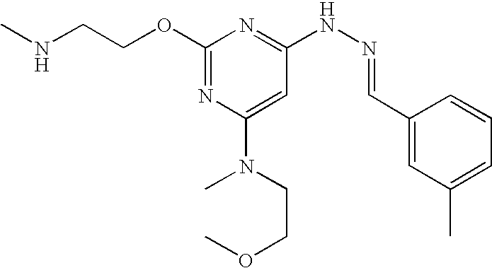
C1(OCCNC)=NC(N(CCOC)C)=CC(NN=CC2=CC(C)=CC=C2)=N1
